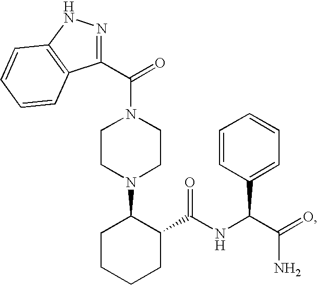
C(N1CCN(C2CCCCC2C(NC(C(=O)N)C2=CC=CC=C2)=O)CC1)(=O)C1=NNC2=C1C=CC=C2
